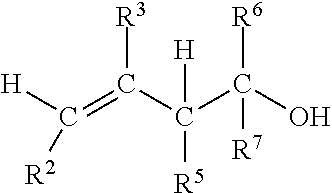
C(=C(C(C(O)([R6])[R7])([H])[R5])[R3])([H])[R2]
